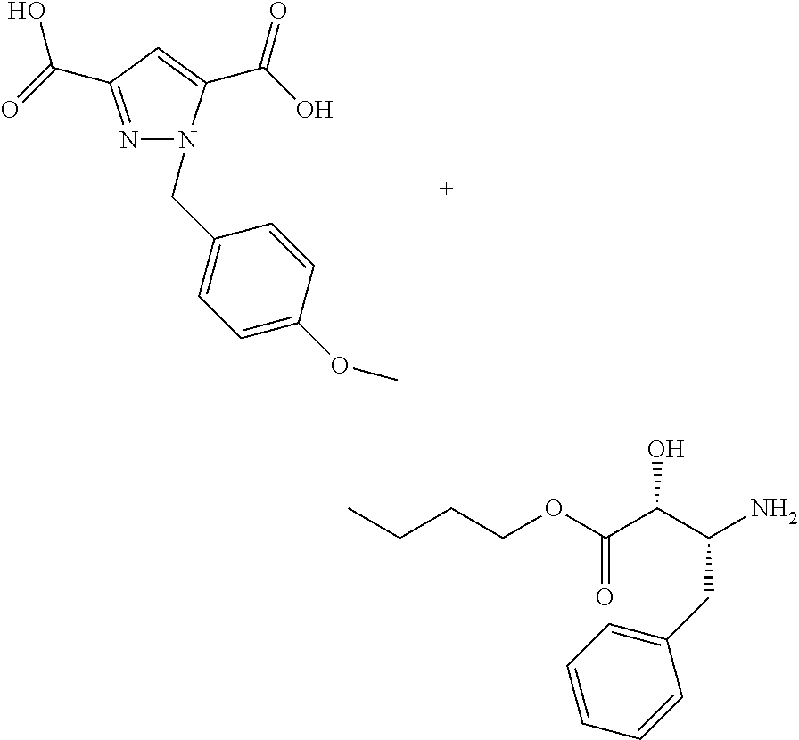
N1=C(C(=O)O)C=C(C(O)=O)N1CC1=CC=C(OC)C=C1.C1(CC(N)C(C(OCCCC)=O)O)=CC=CC=C1
